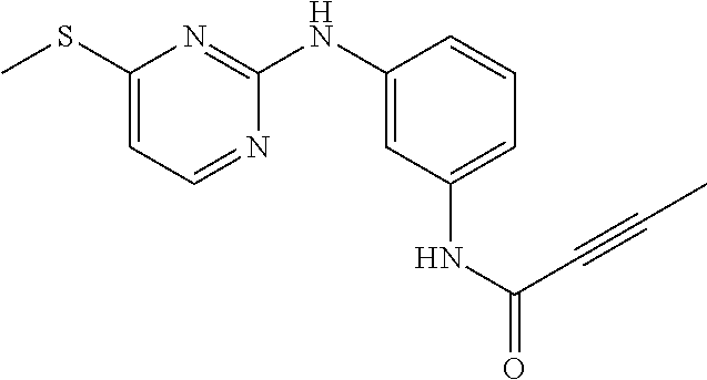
CSC1=CC=NC(NC2=CC(NC(=O)C#CC)=CC=C2)=N1
